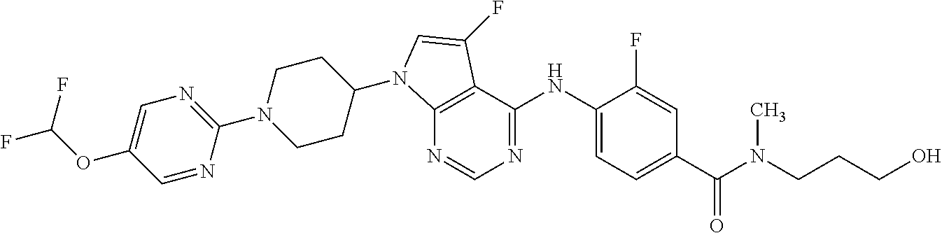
C1(N2CCC(N3C4=C(C(NC5=CC=C(C(N(C)CCCO)=O)C=C5F)=NC=N4)C(F)=C3)CC2)=NC=C(OC(F)F)C=N1
